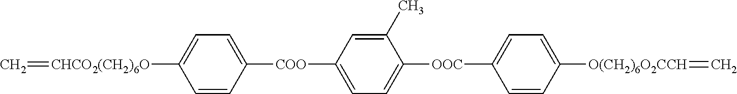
C1=CC([COO]C2=CC=C([OOC]C3=CC=C([O(CH2)6O2CCH]=C)C=C3)C(C)=C2)=CC=C1[CHCO2(CH2)6O]=C
